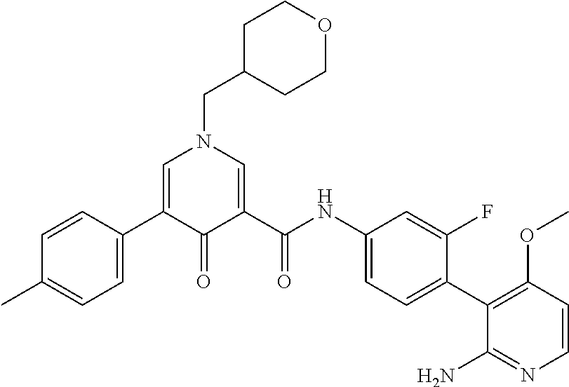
C1=C(C2=CC=C(C)C=C2)C(=O)C(C(NC2=CC=C(C3=C(OC)C=CN=C3N)C(F)=C2)=O)=CN1CC1CCOCC1
